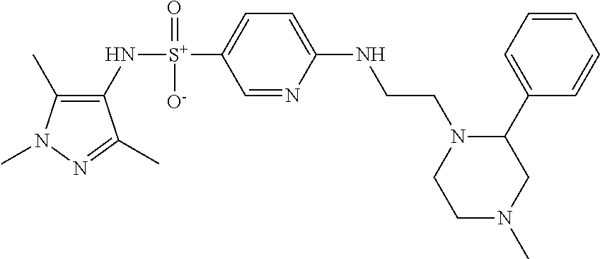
C1(C)=C(N[S+](C2=CC=C(NCCN3CCN(C)CC3C3=CC=CC=C3)N=C2)(=O)[O-])C(C)=NN1C
